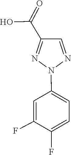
C1(C(O)=O)=NN(C2=CC=C(F)C(F)=C2)N=C1
